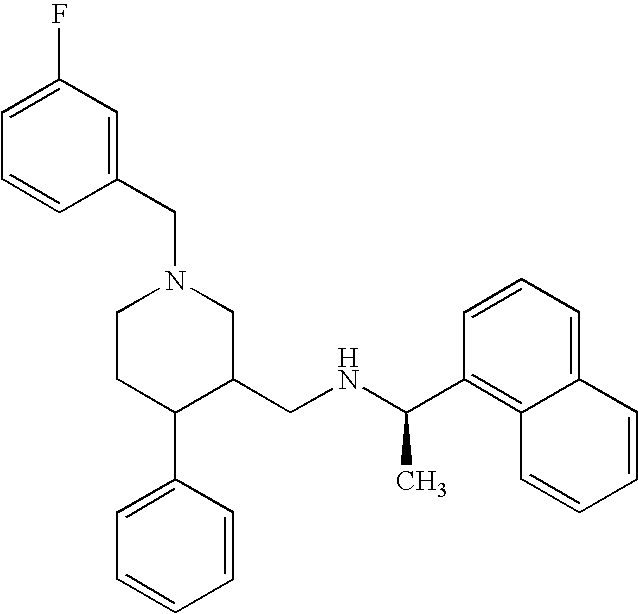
C1CC(C2=CC=CC=C2)C(CNC(C2=C3C(=CC=C2)C=CC=C3)C)CN1CC1=CC(F)=CC=C1
